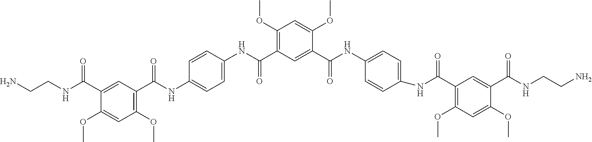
C1(C(NC2=CC=C(NC(C3=C(OC)C=C(OC)C(C(NCCN)=O)=C3)=O)C=C2)=O)=CC(C(NC2=CC=C(NC(C3=C(OC)C=C(OC)C(C(NCCN)=O)=C3)=O)C=C2)=O)=C(OC)C=C1OC
